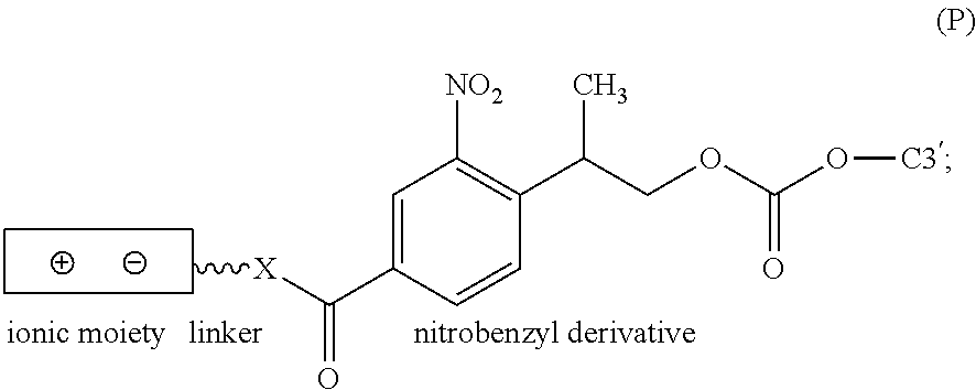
C1=C(C([X]C)=O)C=CC(C(COC(O[C3])=O)C)=C1[NO2]
